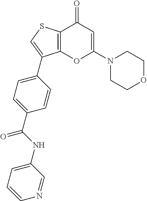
C12=C(SC=C1C1=CC=C(C(NC3=CC=CN=C3)=O)C=C1)C(=O)C=C(N1CCOCC1)O2
